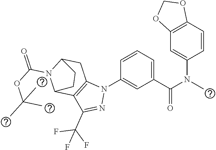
C1(N(C(C2=CC=CC(N3C4=C(C(C(F)(F)F)=N3)C3N(C(OC(C)(C)C)=O)C(C4)CC3)=C2)=O)C)=CC2=C(C=C1)OCO2
